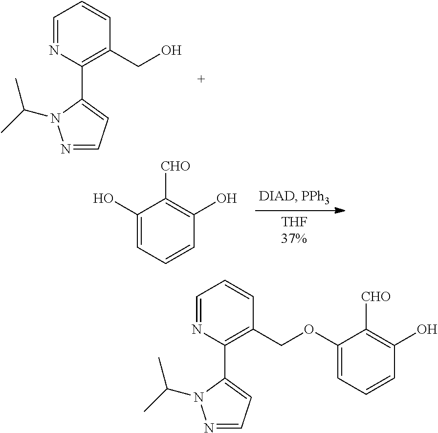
N1=CC=C(C2=C(CO)C=CC=N2)N1C(C)C.C1(O)=CC=CC(O)=C1[CHO].N1=CC=C(C2=C(COC3=CC=CC(O)=C3[CHO])C=CC=N2)N1C(C)C
